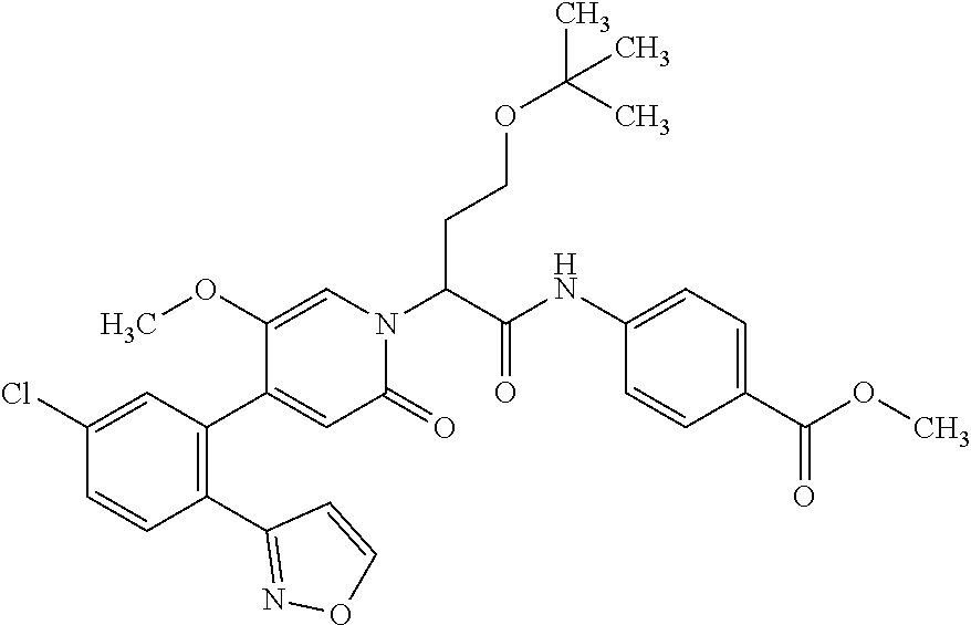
C1(Cl)=CC(C2=CC(=O)N(C(C(NC3=CC=C(C(OC)=O)C=C3)=O)CCOC(C)(C)C)C=C2OC)=C(C2=NOC=C2)C=C1
